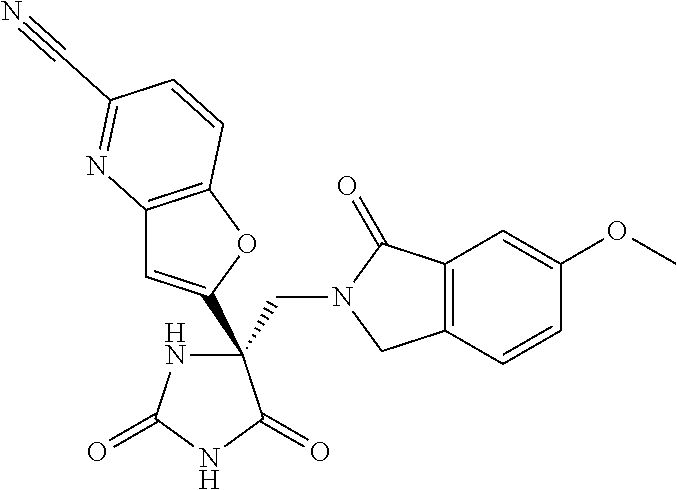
C(C1(C2=CC3=C(O2)C=CC(C#N)=N3)NC(=O)NC1=O)N1CC2=C(C1=O)C=C(OC)C=C2
